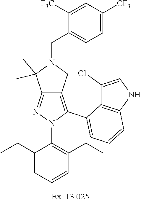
C12=NN(C3=C(CC)C=CC=C3CC)C(C3=CC=CC4=C3C(Cl)=CN4)=C1CN(CC1=CC=C([CF3])C=C1[F3C])C2(C)C
